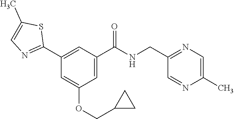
C1(C2=NC=C(C)S2)=CC(C(NCC2=NC=C(C)N=C2)=O)=CC(OCC2CC2)=C1
